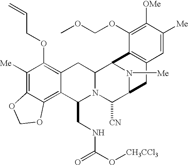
C1([Me])=C2C(=C3C(=C1OCC=C)CC1N(C3CNC(O[CH3CCl3])=O)C([CN])C3N([Me])C1C1=C(C3)C=C([Me])C([OMe])=C1OCOC)OCO2
